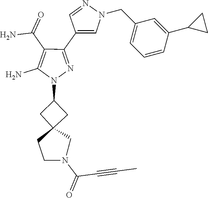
C1C(N2N=C(C3=CN(CC4=CC=CC(C5CC5)=C4)N=C3)C(C(N)=O)=C2N)CC12CN(C(C#CC)=O)CC2
